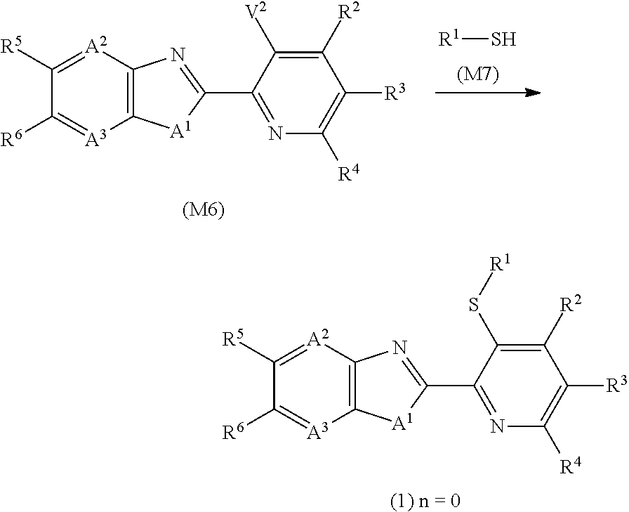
C12=C([A2]=C([R5])C([R6])=[A3]1)N=C(C1=NC([R4])=C([R3])C([R2])=C1[V2])[A1]2.[R1]S.[(M7)].[(M6)].C12=C([A2]=C([R5])C([R6])=[A3]1)N=C(C1=NC([R4])=C([R3])C([R2])=C1S[R1])[A1]2.[(1) n = 0]
